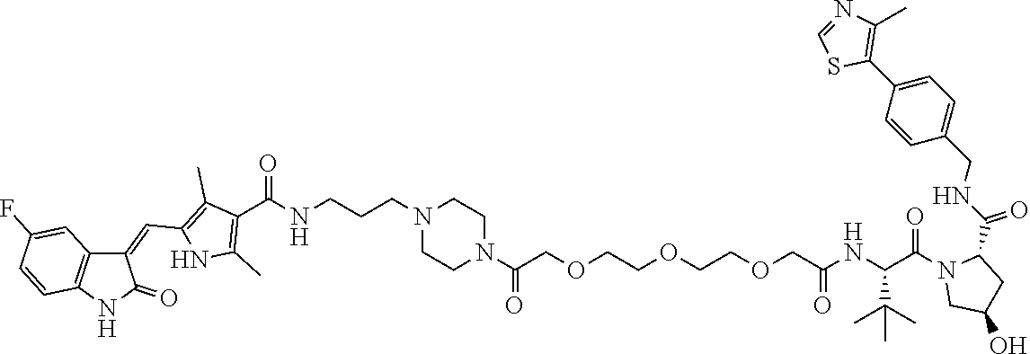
C1=NC(C)=C(C2=CC=C(CNC(=O)C3N(C(C(NC(COCCOCCOCC(N4CCN(CCCNC(C5=C(C)NC(C=C6C7=C(C=CC(F)=C7)NC6=O)=C5C)=O)CC4)=O)=O)C(C)(C)C)=O)CC(O)C3)C=C2)S1
